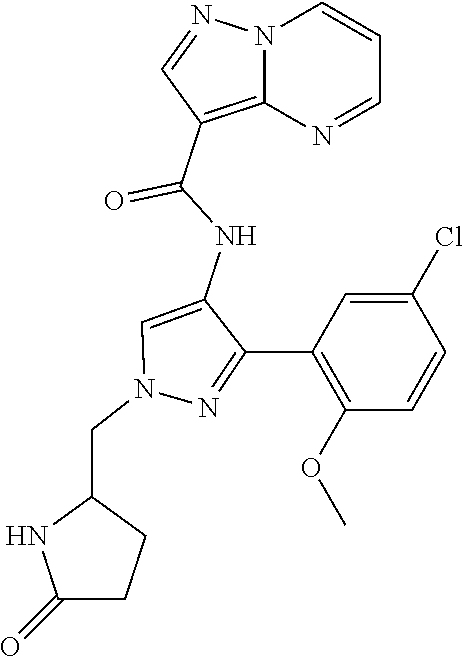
N12C(=C(C(NC3=CN(CC4NC(=O)CC4)N=C3C3=C(OC)C=CC(Cl)=C3)=O)C=N1)N=CC=C2
